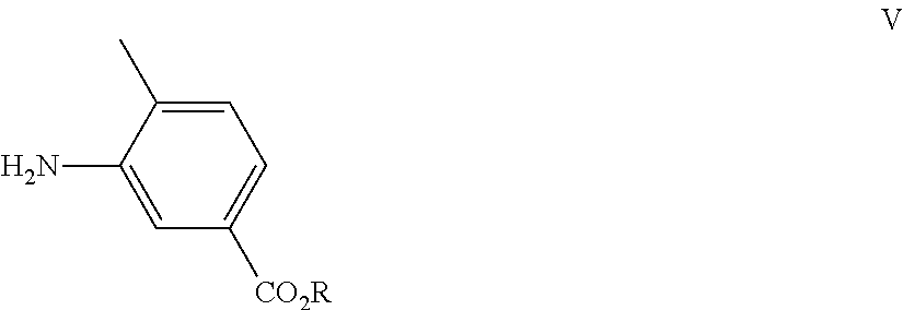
C1=C(C)C(N)=CC([CO2R])=C1
